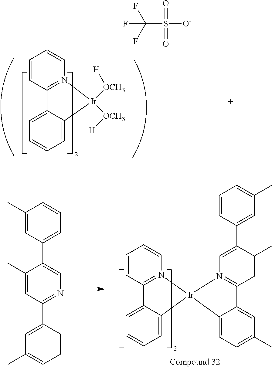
C1=CC2=N(C=C1)[Ir]([OCH3][H])([OCH3][H])C1=CC=CC=C21.C(S(=O)(=O)[O-])(F)(F)F.C1=CC2=N(C=C1)[Ir]1(C3=CC=CC=C23)N2=C(C=C(C)C(C3=CC(C)=CC=C3)=C2)C2=CC(C)=CC=C12.C1(C)=CC(C2=CN=C(C3=CC(C)=CC=C3)C=C2C)=CC=C1
